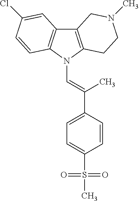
C12=C(N(C=C(C3=CC=C(S(C)(=O)=O)C=C3)C)C3=C1C=C(Cl)C=C3)CCN(C)C2
